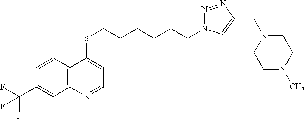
C12=C(C=CC(C(F)(F)F)=C1)C(SCCCCCCN1N=NC(CN3CCN(C)CC3)=C1)=CC=N2
